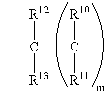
C(C(C)([R10])[R11])(C)([R12])[R13]
